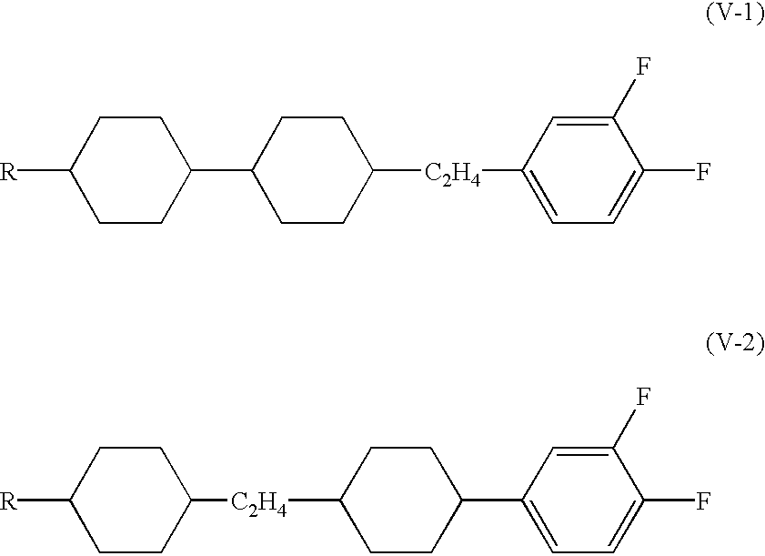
C1(C2CCC([C2H4]C3=CC=C(F)C(F)=C3)CC2)CCC([R])CC1.C1(C2CCC([C2H4]C3CCC([R])CC3)CC2)=CC=C(F)C(F)=C1
